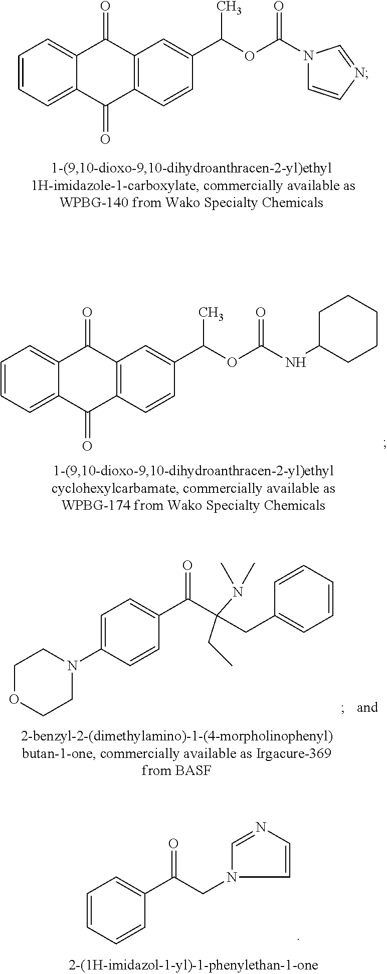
C1OCCN(C2=CC=C(C(C(CC3=CC=CC=C3)(CC)N(C)C)=O)C=C2)C1.C1=CC=C2C(=C1)C(=O)C1=C(C2=O)C=CC(C(OC(N2C=CN=C2)=O)C)=C1.C1=CC=C2C(=C1)C(=O)C1=C(C2=O)C=CC(C(OC(NC2CCCCC2)=O)C)=C1.C1=CC=CC(C(CN2C=CN=C2)=O)=C1
